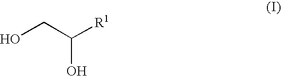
OCC([R1])O
